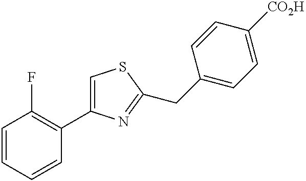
C1=CC=CC(C2=CSC(CC3=CC=C([CO2H])C=C3)=N2)=C1F
